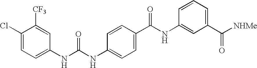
C1(Cl)=CC=C(NC(=O)NC2=CC=C(C(NC3=CC(C([NHMe])=O)=CC=C3)=O)C=C2)C=C1[CF3]
